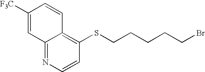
C1([F3C])=CC2=NC=CC(SCCCCCBr)=C2C=C1
